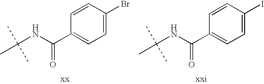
CC(NC(C1=CC=C(Br)C=C1)=O)(C)C.CC(NC(C1=CC=C(I)C=C1)=O)(C)C
